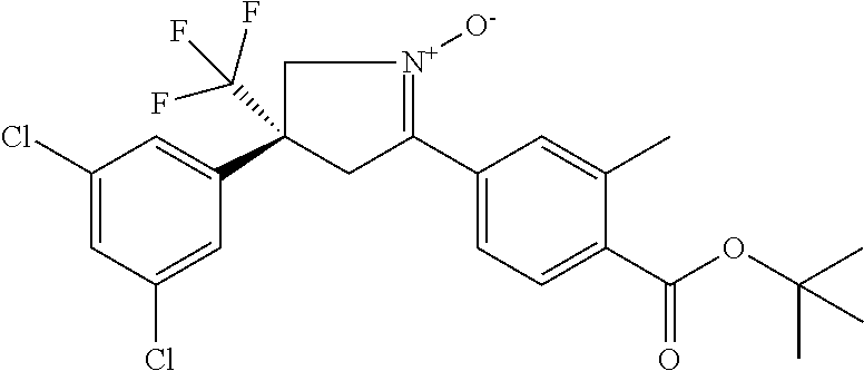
C1(Cl)=CC(Cl)=CC(C2(C(F)(F)F)CC(C3=CC=C(C(OC(C)(C)C)=O)C(C)=C3)=[N+]([O-])C2)=C1
